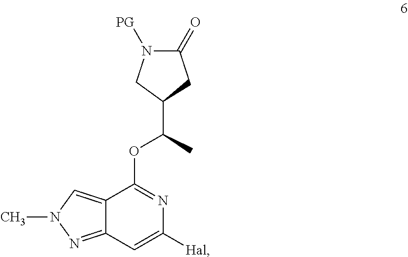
C12=CN(C)N=C1C=C([Hal])N=C2OC(C1CC(=O)N([PG])C1)C
